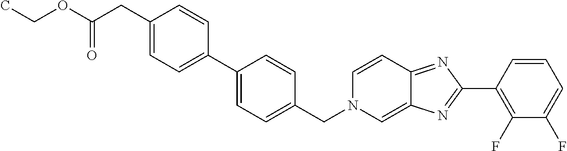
C1(C2=NC3=CN(CC4=CC=C(C5=CC=C(CC(OCC)=O)C=C5)C=C4)C=CC3=N2)=C(F)C(F)=CC=C1
